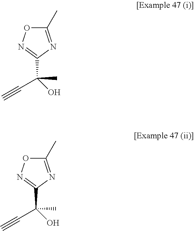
C1(C)=NC(C(C)(O)C#C)=NO1.C1(C)=NC(C(C)(O)C#C)=NO1
